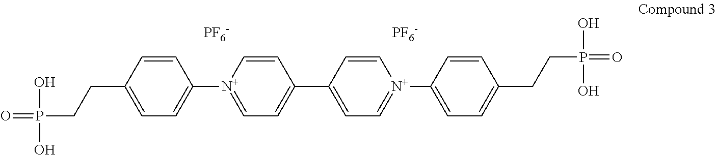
C1=[N+](C2=CC=C(CCP(=O)(O)O)C=C2)C=CC(C2=CC=[N+](C3=CC=C(CCP(=O)(O)O)C=C3)C=C2)=C1.[PF6-].[PF6-]
